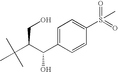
C1=CC(C(C(C(C)(C)C)CO)O)=CC=C1S(=O)(=O)C
